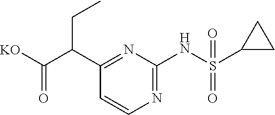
C1(C(C(=O)[KO])CC)=NC(NS(=O)(C2CC2)=O)=NC=C1
